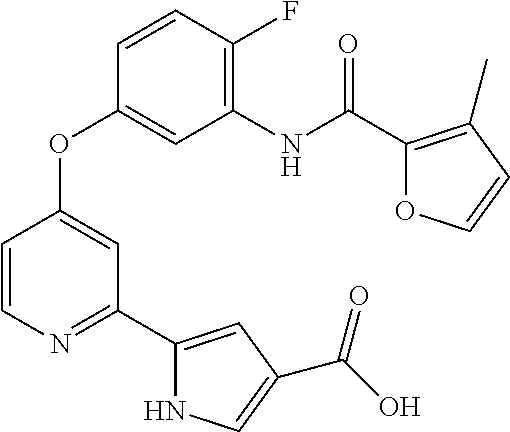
C1(NC(C2=C(C)C=CO2)=O)=C(F)C=CC(OC2=CC(C3=CC(C(O)=O)=CN3)=NC=C2)=C1
